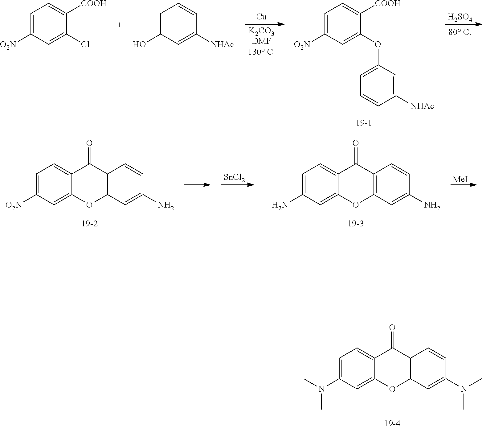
C1=C([O2N])C=C(Cl)C([COOH])=C1.C1=C(O)C=C([NHAc])C=C1.[Cu].[K2CO3DMF130 C].C1=C([O2N])C=C(OC2=CC=CC([NHAc])=C2)C([COOH])=C1.[H2SO4].[80 C].C1=C([O2N])C=C2C(=C1)C(=O)C1=C(O2)C=C(N)C=C1.[SnCl2].C1=C(N)C=C2C(=C1)C(=O)C1=C(O2)C=C(N)C=C1.[MeI].C1=C(N(C)C)C=C2C(=C1)C(=O)C1=C(O2)C=C(N(C)C)C=C1
